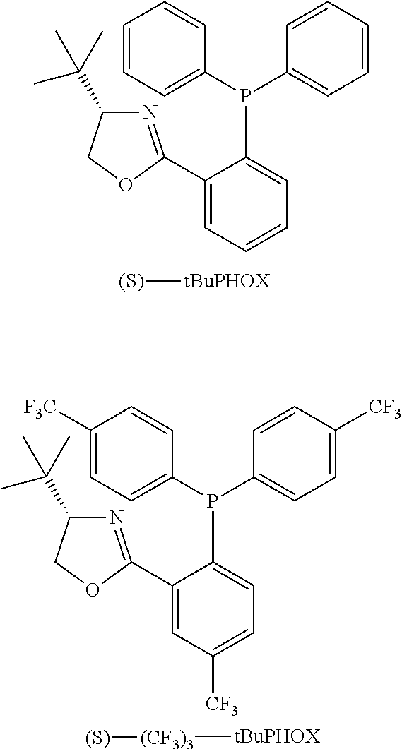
C1(P(C2=CC=C([F3C])C=C2)C2=CC=C([CF3])C=C2)=CC=C([CF3])C=C1C1=NC(C(C)(C)C)CO1.[(CF3)3]([tBuPHOX])[(S)].C1(P(C2=CC=CC=C2)C2=CC=CC=C2)=CC=CC=C1C1=NC(C(C)(C)C)CO1.[(S)][tBuPHOX]
